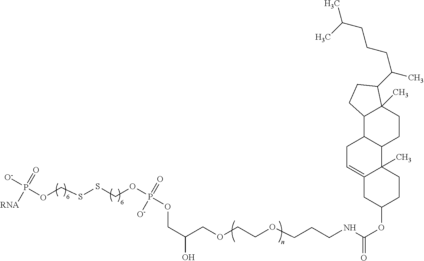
C12=CCC3C(C1(C)CCC(OC(NCCCOCCOCC(COP(=O)([O-])OCSSCOP(=O)([RNA])[O-])O)=O)C2)CCC1(C)C3CCC1C(CCCC(C)C)C
